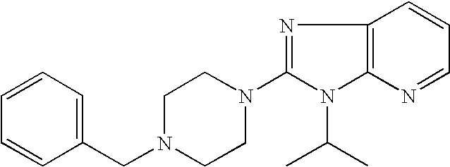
C1(CN2CCN(C3=NC4=C(N3C(C)C)N=CC=C4)CC2)=CC=CC=C1
